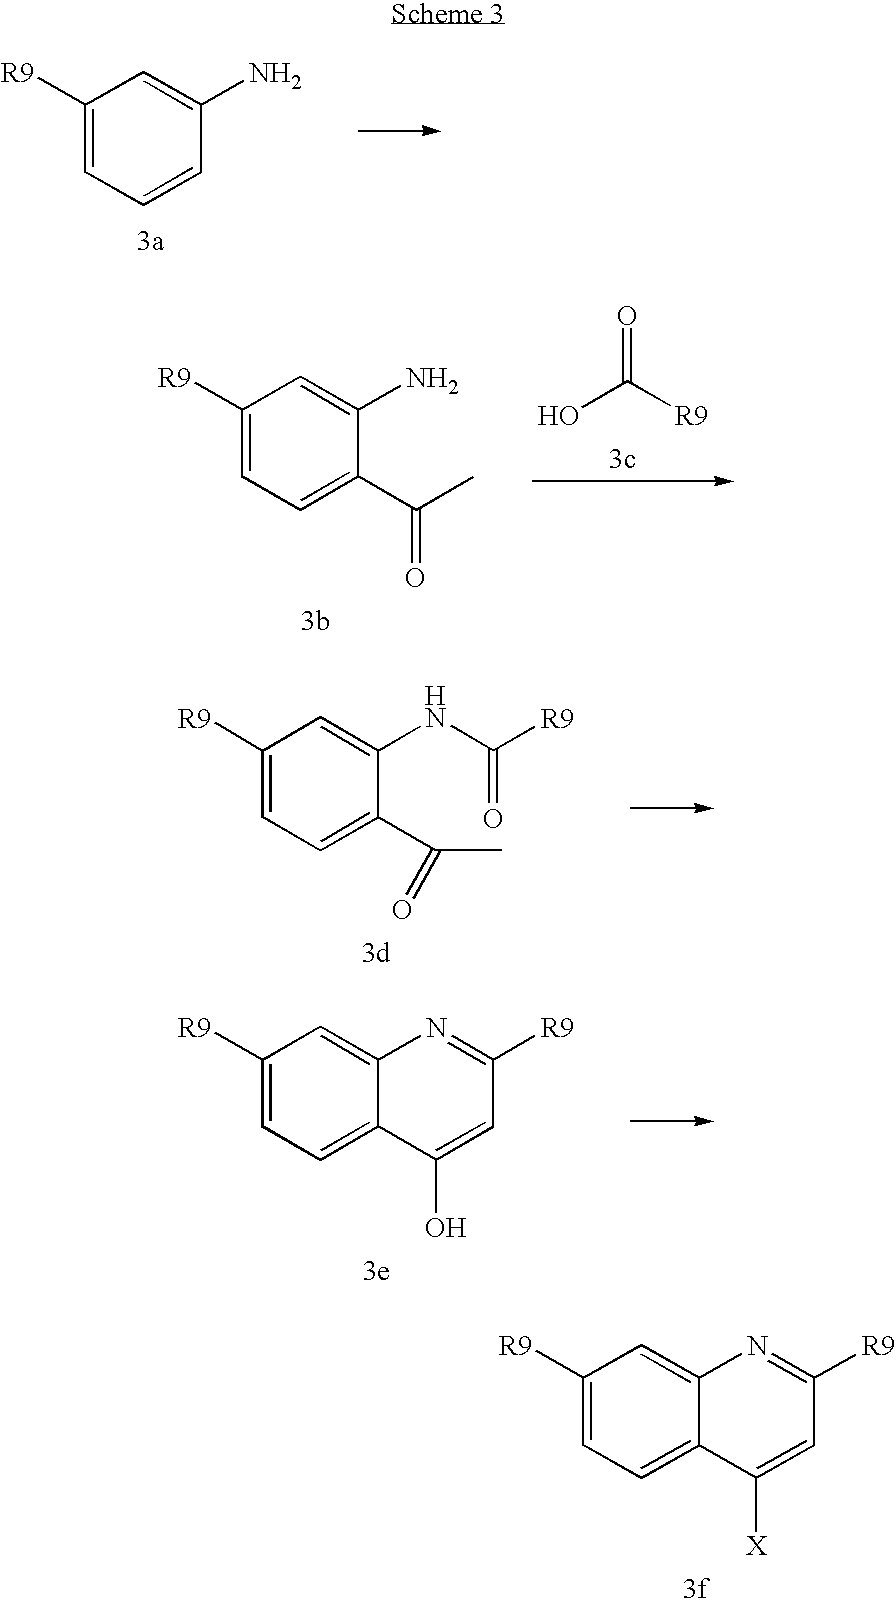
C1([R9])=CC=C2C(=C1)N=C([R9])C=C2[X].C1([R9])=CC=CC(N)=C1.C1([R9])=CC=C(C(C)=O)C(N)=C1.OC([R9])=O.C1([R9])=CC=C(C(C)=O)C(NC([R9])=O)=C1.C1([R9])=CC=C2C(=C1)N=C([R9])C=C2O
